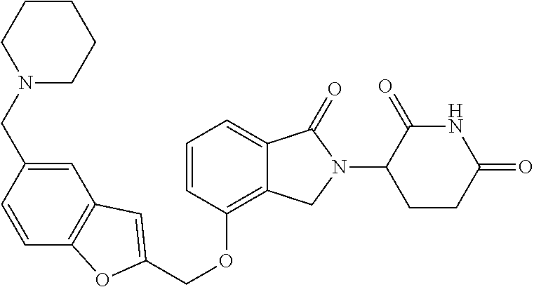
C(OC1=C2C(=CC=C1)C(=O)N(C1C(=O)NC(=O)CC1)C2)C1=CC2=C(C=CC(CN3CCCCC3)=C2)O1
